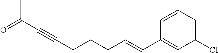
CC(C#CCCCC=CC1=CC(Cl)=CC=C1)=O
